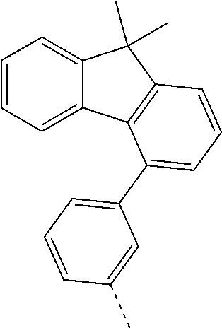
C1=CC=C2C(=C1)C(C)(C)C1=C2C(C2=CC=CC(C)=C2)=CC=C1
